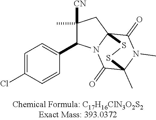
C1=C(Cl)C=CC(C2C([CN])(C)CC34C(=O)N(C)C(C)(C(=O)N23)SS4)=C1
